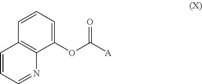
C1=CC=NC2=C1C=CC=C2OC([A])=O
